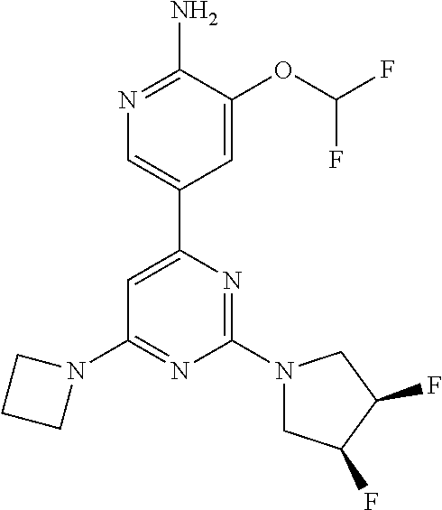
N1=C(N)C(OC(F)F)=CC(C2=CC(N3CCC3)=NC(N3CC(F)C(F)C3)=N2)=C1
